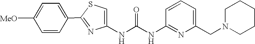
C1(C2=CC=C([MeO])C=C2)=NC(NC(NC2=NC(CN3CCCCC3)=CC=C2)=O)=CS1
